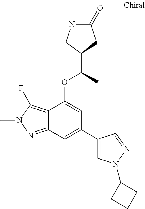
N1C(=O)CC(C(C)OC2=CC(C3=CN(C4CCC4)N=C3)=CC3=NN(C)C(F)=C23)C1
